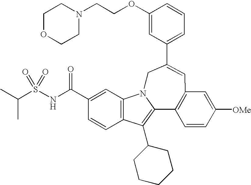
C1(OCCN2CCOCC2)=CC(C2=CC3=C(C4=C(C5CCCCC5)C5=C(C=C(C(NS(C(C)C)(=O)=O)=O)C=C5)N4C2)C=CC([OMe])=C3)=CC=C1
